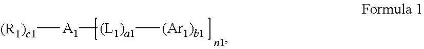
[(R1)c1][A1][(L1)a1][(Ar1)b1]
